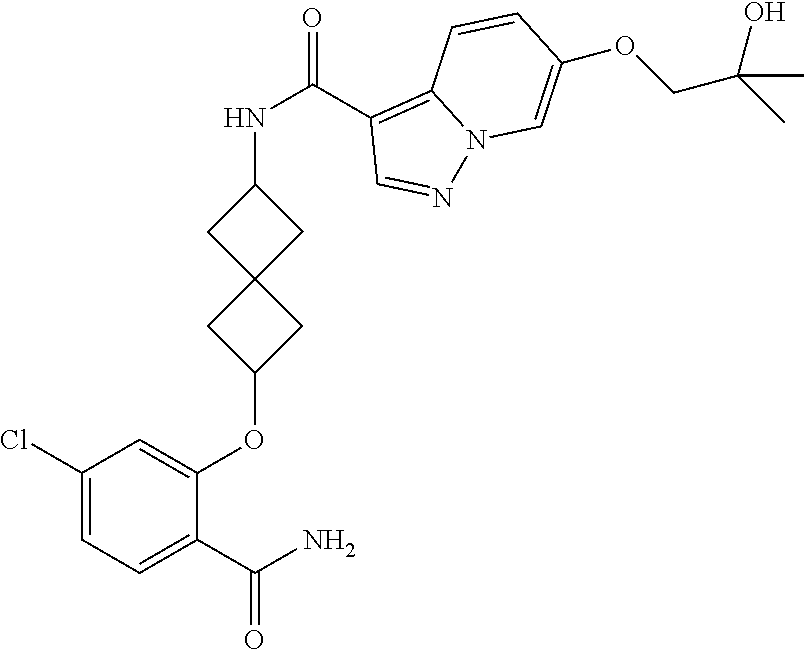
C1(Cl)=CC=C(C(N)=O)C(OC2CC3(C2)CC(NC(C2=C4N(N=C2)C=C(OCC(C)(O)C)C=C4)=O)C3)=C1
